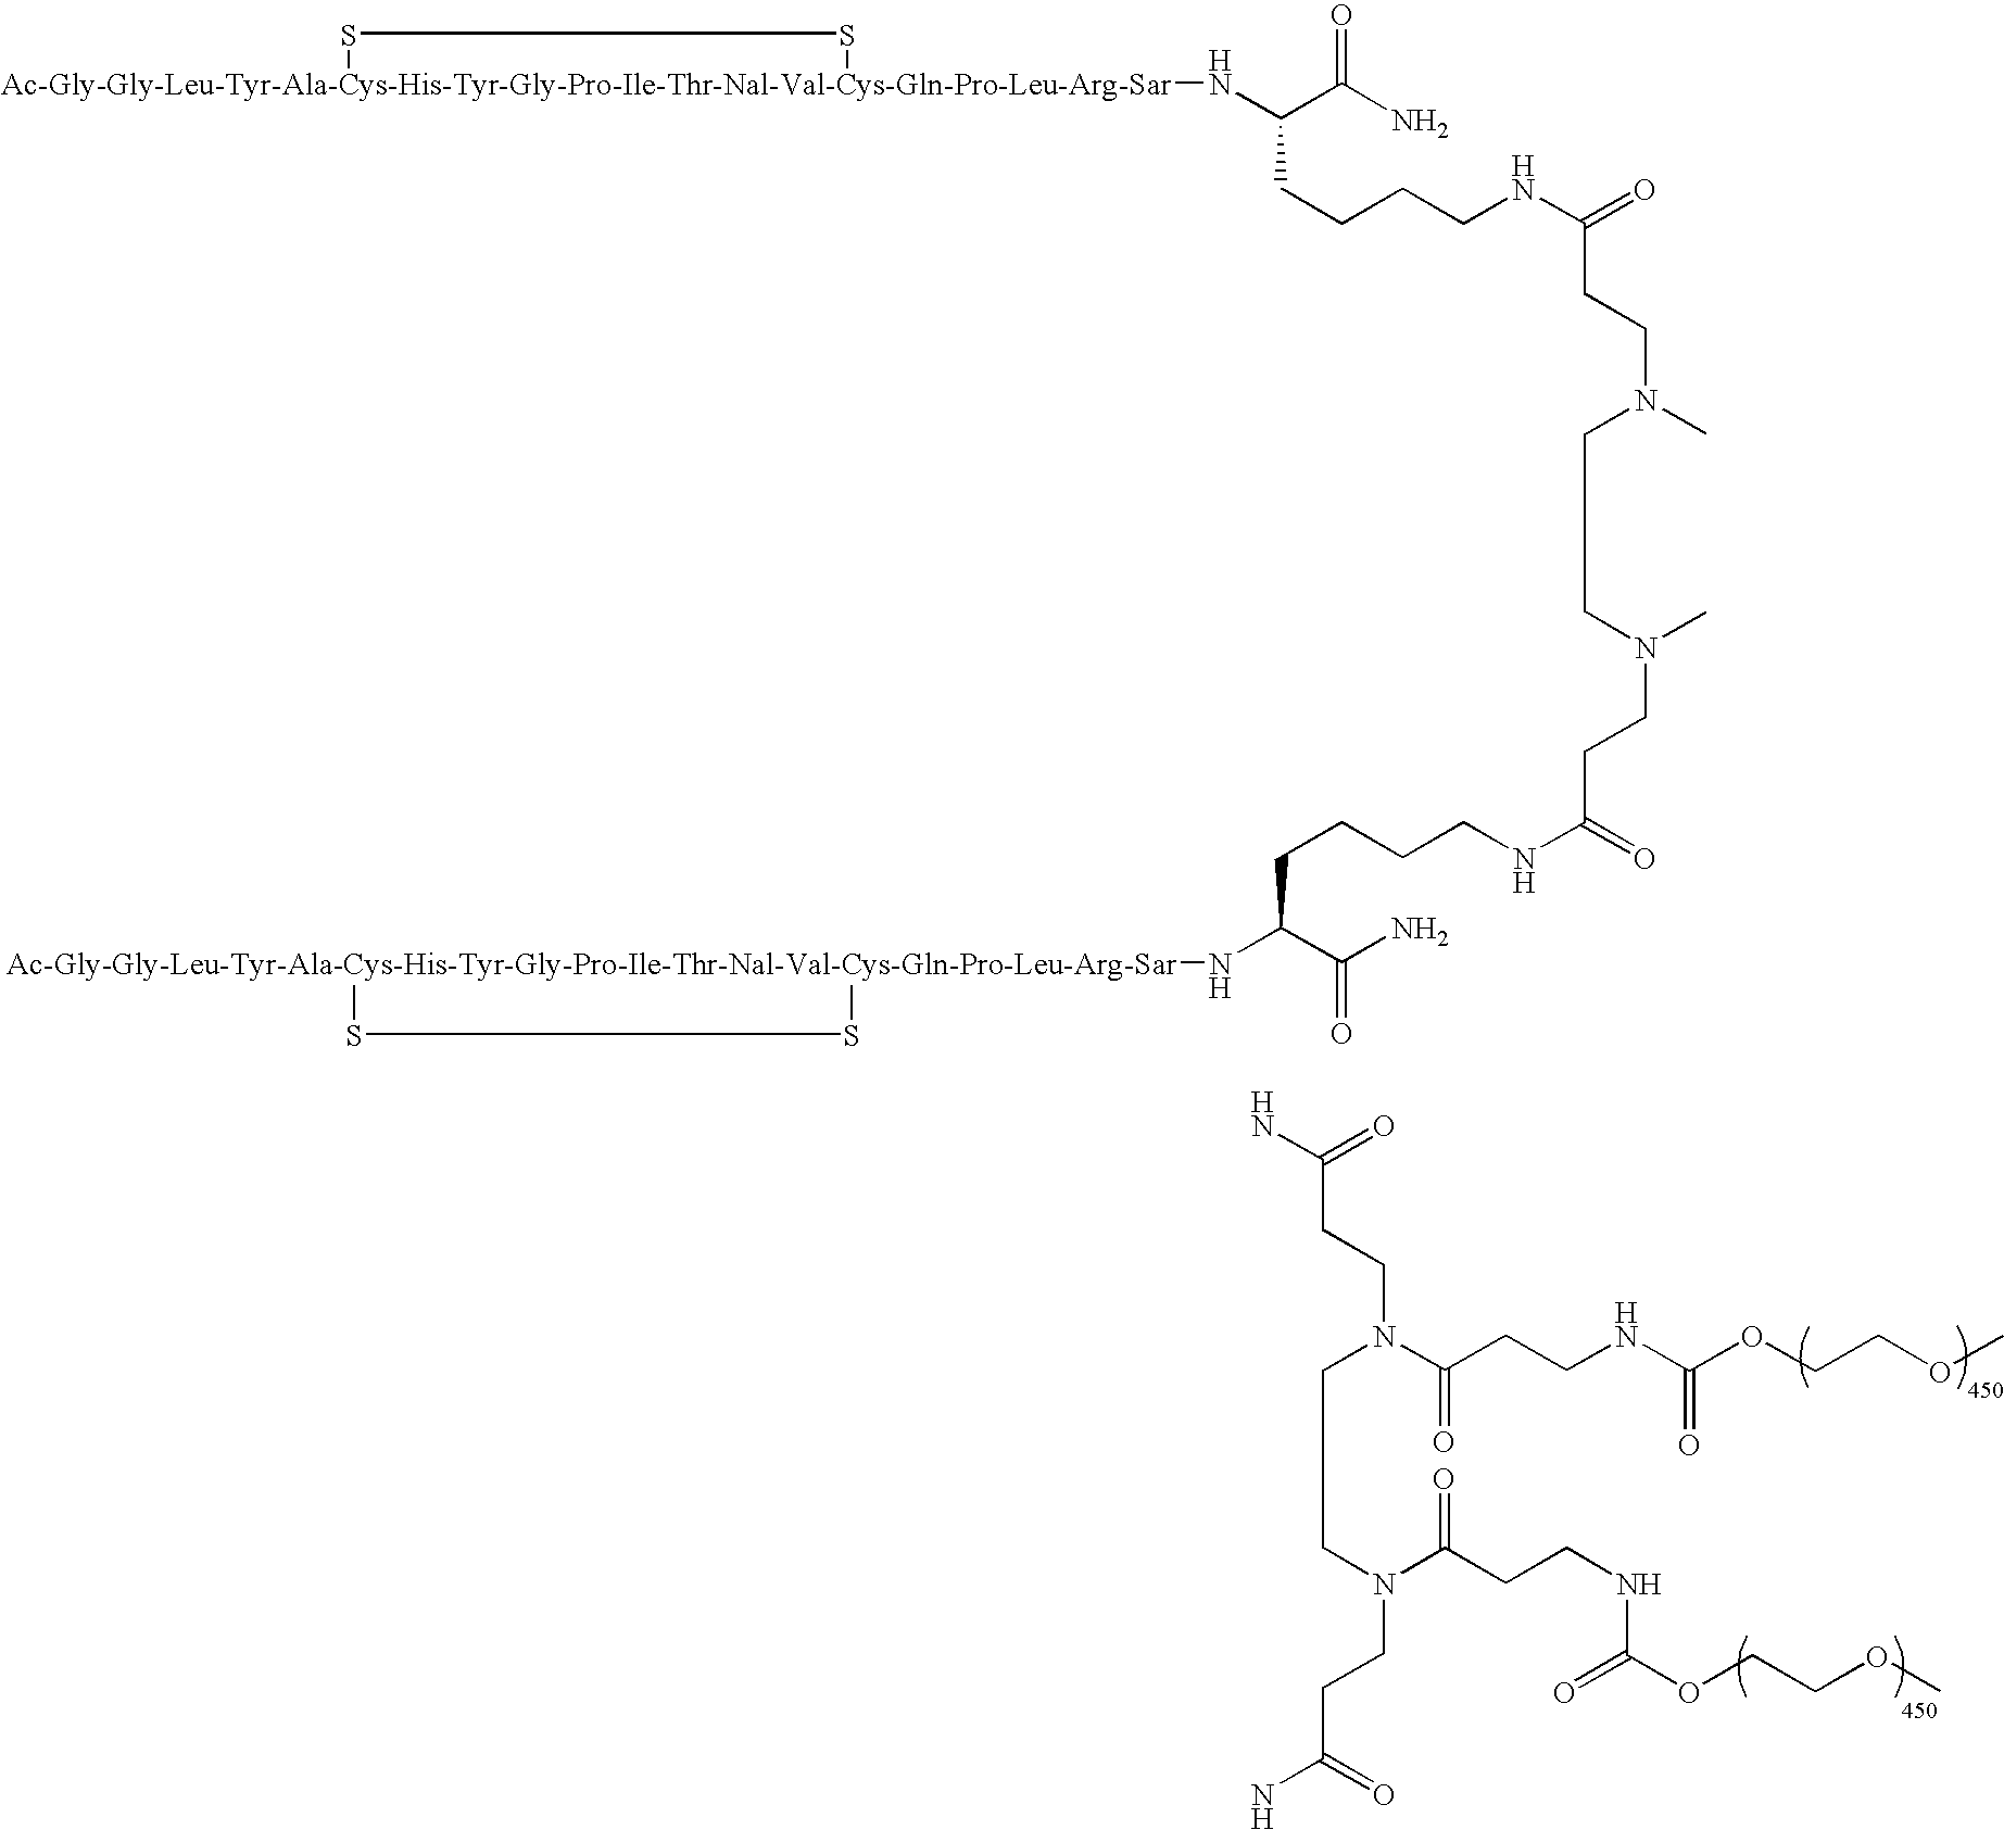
[Ac-Gly-Gly-Leu-Tyr-Ala-Cys-His-Tyr-Gly-Pro-Ile-Thr-Nal-Val-Cys-Gln-Pro-Leu-Arg-Sar]1(NC(C(N)=O)CCCCNC(=O)CCN(C)CCCN(C)CCC(NCCCCC(N[Ac-Gly-Gly-Leu-Tyr-Ala-Cys-His-Tyr-Gly-Pro-Ile-Thr-Nal-Val-Cys-Gln-Pro-Leu-Arg-Sar]2SS2)C(N)=O)=O)SS1.NC(=O)CCN(C(CCNC(OCCOC)=O)=O)CCCN(C(CCNC(=O)OCCOC)=O)CCC(N)=O
